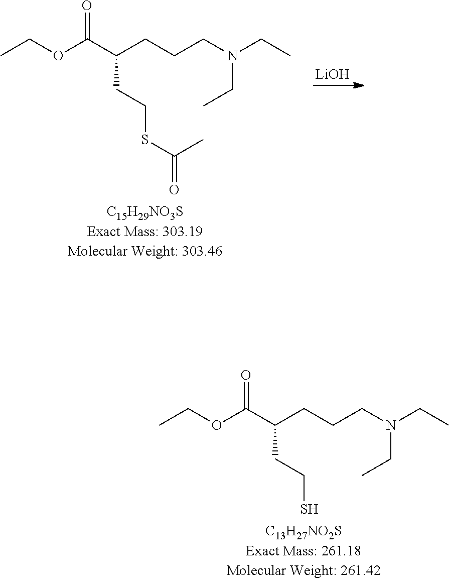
[LiOH].CCOC(C(CCCN(CC)CC)CCSC(C)=O)=O.CCOC(C(CCCN(CC)CC)CCS)=O
